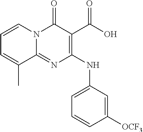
C1=CN2C(=NC(NC3=CC=CC([OCF3])=C3)=C(C(=O)O)C2=O)C(C)=C1
